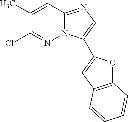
C1(C)=CC2=NC=C(C3=CC4=C(O3)C=CC=C4)N2N=C1Cl
